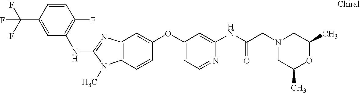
C1=CC(C(F)(F)F)=CC(NC2=NC3=C(N2C)C=CC(OC2=CC=NC(NC(CN4CC(C)OC(C)C4)=O)=C2)=C3)=C1F
